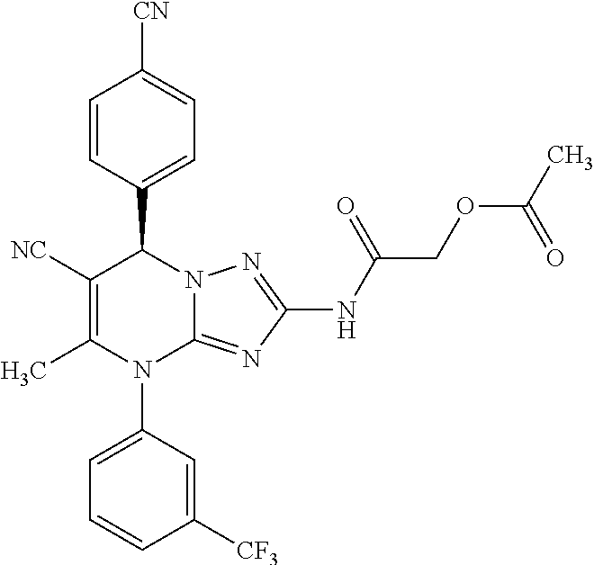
C1=CC(C2C([NC])=C(C)N(C3=CC=CC([CF3])=C3)C3=NC(NC(COC(C)=O)=O)=NN23)=CC=C1[CN]
